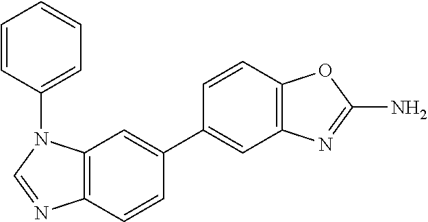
C12=C(C=C(C3=CC4=C(C=C3)OC(N)=N4)C=C1)N(C1=CC=CC=C1)C=N2
